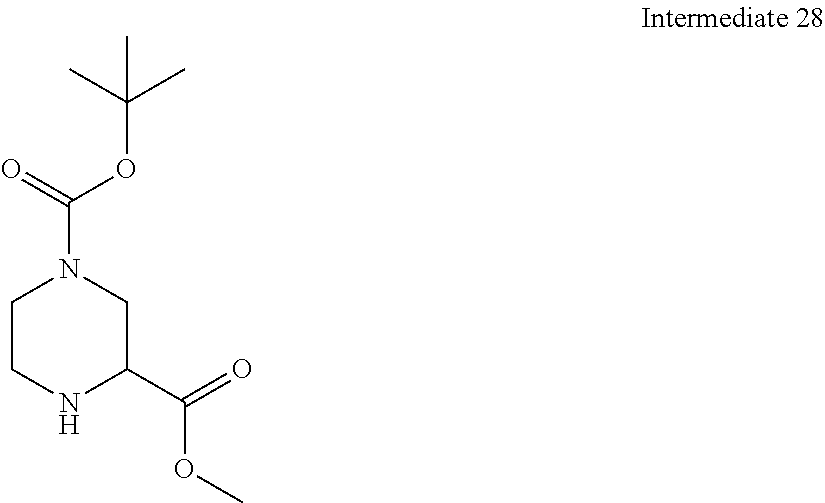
C1CNC(C(OC)=O)CN1C(=O)OC(C)(C)C
